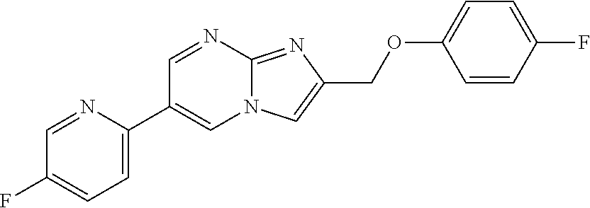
C1=C(C2=CN3C(=NC(COC4=CC=C(F)C=C4)=C3)N=C2)N=CC(F)=C1
